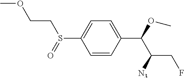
C1=CC(C(OC)C([N3])CF)=CC=C1S(=O)CCOC
